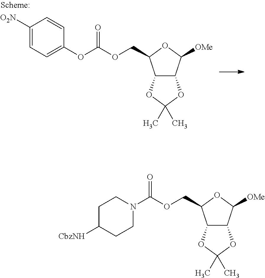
C12C(C([OMe])OC1COC(OC1=CC=C([O2N])C=C1)=O)OC(C)(C)O2.C12C(C([OMe])OC1COC(N1CCC([CbzNH])CC1)=O)OC(C)(C)O2
